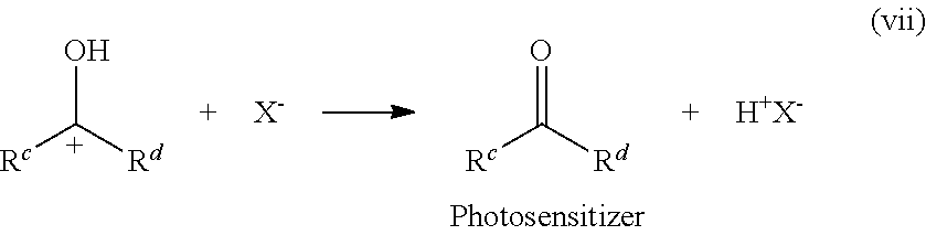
[Rc][C+]([Rd])O.[Rc]C([Rd])=O.[X-].[H+X-]
